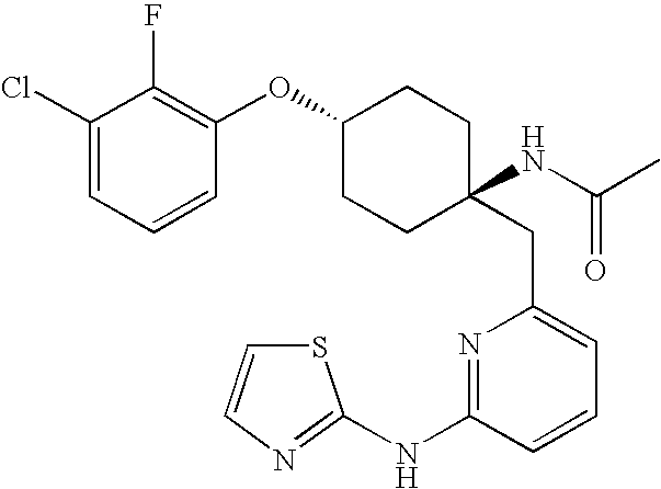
C(C1=CC=CC(NC2=NC=CS2)=N1)C1(NC(C)=O)CCC(OC2=C(F)C(Cl)=CC=C2)CC1
